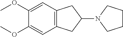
C1(OC)=CC2=C(C=C1OC)CC(N1CCCC1)C2
